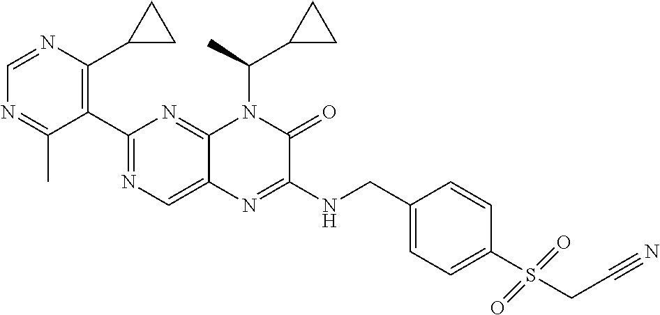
C1(C2=NC=C3C(=N2)N(C(C)C2CC2)C(=O)C(NCC2=CC=C(S(CC#N)(=O)=O)C=C2)=N3)=C(C2CC2)N=CN=C1C
